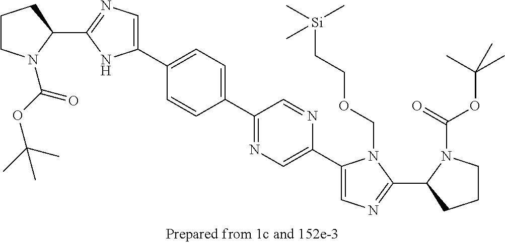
C1(C2=CC=C(C3=CN=C(C4CCCN4C(OC(C)(C)C)=O)N3)C=C2)=NC=C(C2=CN=C(C3CCCN3C(OC(C)(C)C)=O)N2COCC[Si](C)(C)C)N=C1
